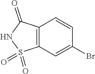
C12=C(C=C(Br)C=C1)S(=O)(=O)NC2=O
